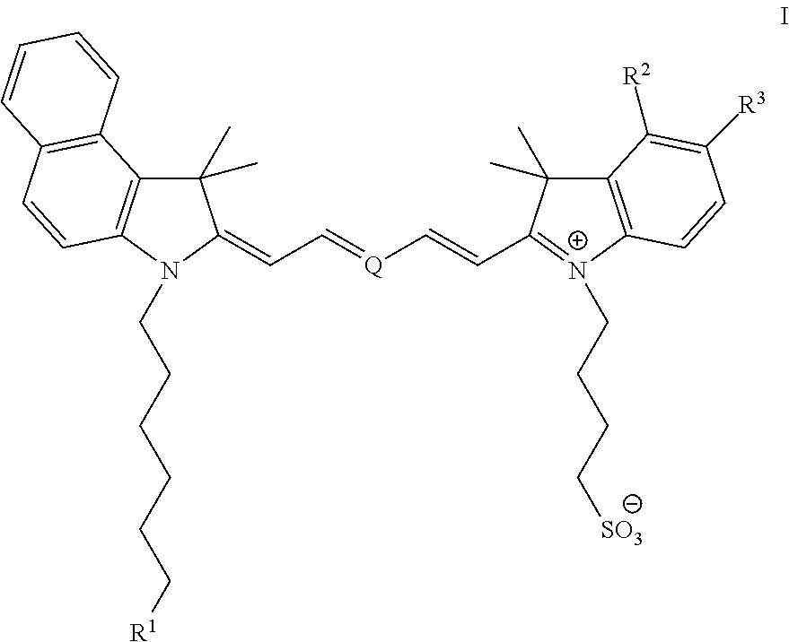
C(C=[Q]C=CC1=[N+](CCCC[SO3])C2=C(C1(C)C)C([R2])=C([R3])C=C2)=C1C(C)(C)C2=C(N1CCCCCC[R1])C=CC1=C2C=CC=C1
